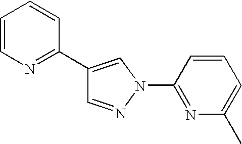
C1(C2=NC=CC=C2)=CN(C2=NC(C)=CC=C2)N=C1
